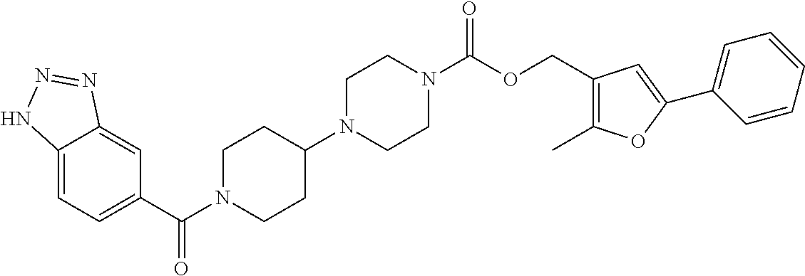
C12=CC=C(C(N3CCC(N4CCN(C(OCC5=C(C)OC(C6=CC=CC=C6)=C5)=O)CC4)CC3)=O)C=C1N=NN2
